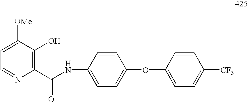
C1([OMe])=CC=NC(C(NC2=CC=C(OC3=CC=C([CF3])C=C3)C=C2)=O)=C1O
